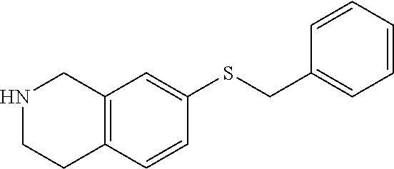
N1CCC2=C(C1)C=C(SCC1=CC=CC=C1)C=C2
